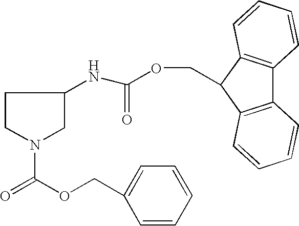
C1CN(C(OCC2=CC=CC=C2)=O)CC1NC(OCC1C2=C(C3=C1C=CC=C3)C=CC=C2)=O
